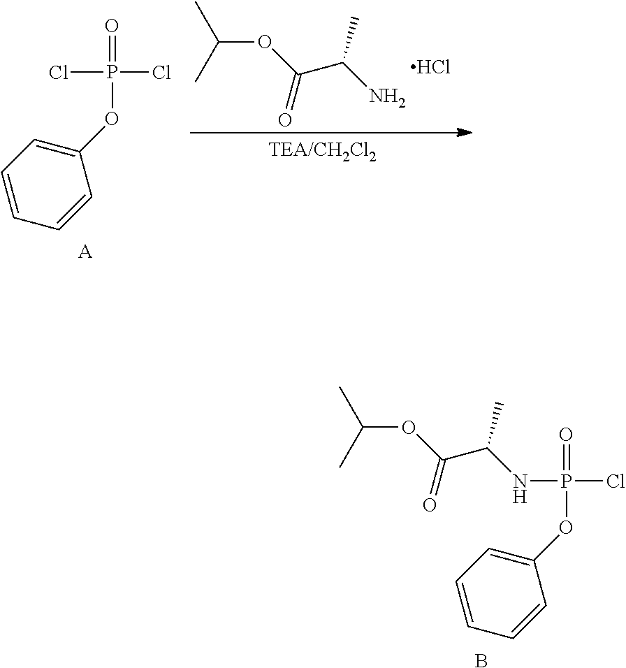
NC(C(OC(C)C)=O)C.Cl.P(Cl)(=O)(OC1=CC=CC=C1)Cl.[A].P(NC(C(OC(C)C)=O)C)(=O)(OC1=CC=CC=C1)Cl.B
